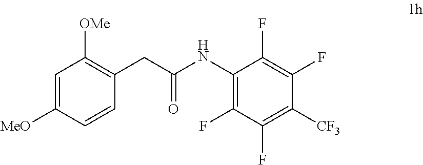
C1=C([MeO])C=CC(CC(NC2=C(F)C(F)=C([CF3])C(F)=C2F)=O)=C1[OMe]
